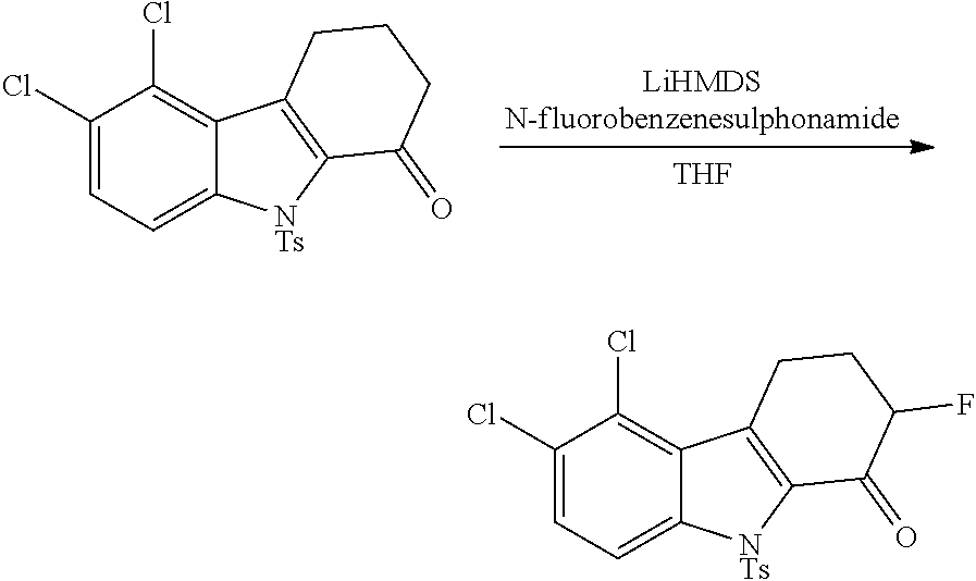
C1(Cl)=CC=C2C(=C1Cl)C1=C([NTs]2)C(=O)CCC1.[THF].C1(Cl)=CC=C2C(=C1Cl)C1=C([NTs]2)C(=O)C(F)CC1
